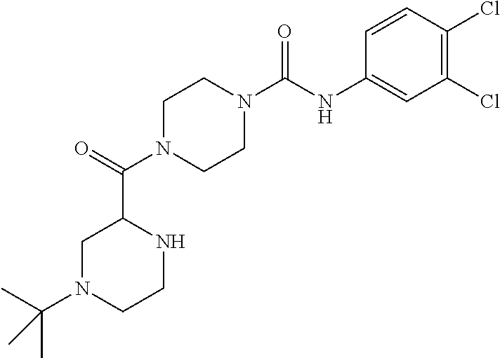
C1N(C(C)(C)C)CCNC1C(N1CCN(C(NC2=CC(Cl)=C(Cl)C=C2)=O)CC1)=O
